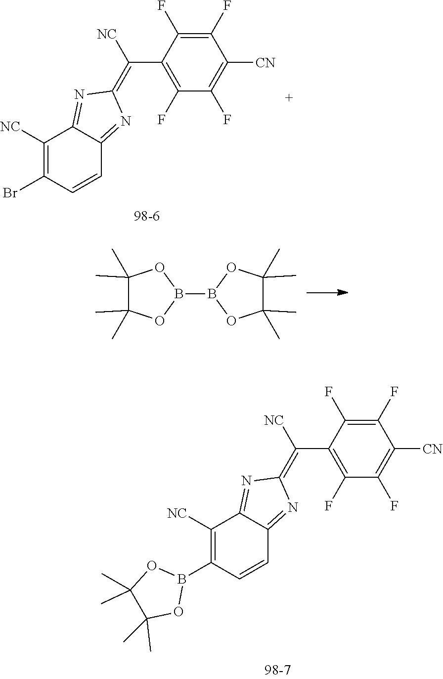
C1(F)=C(C(=C2N=C3C(=N2)C=CC(Br)=C3[NC])[NC])C(F)=C(F)C([CN])=C1F.C1(C)(C)C(C)(C)OB(B2OC(C)(C)C(C)(C)O2)O1.C1(F)=C(C(=C2N=C3C(=N2)C=CC(B2OC(C)(C)C(C)(C)O2)=C3[NC])[NC])C(F)=C(F)C([CN])=C1F
